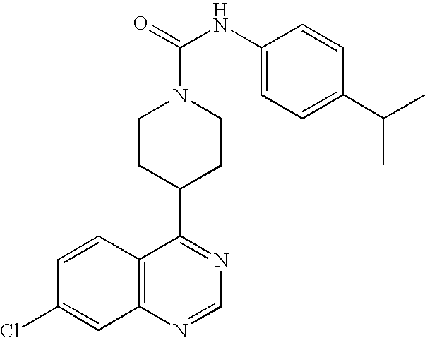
C1=C(C(C)C)C=CC(NC(=O)N2CCC(C3=NC=NC4=C3C=CC(Cl)=C4)CC2)=C1
